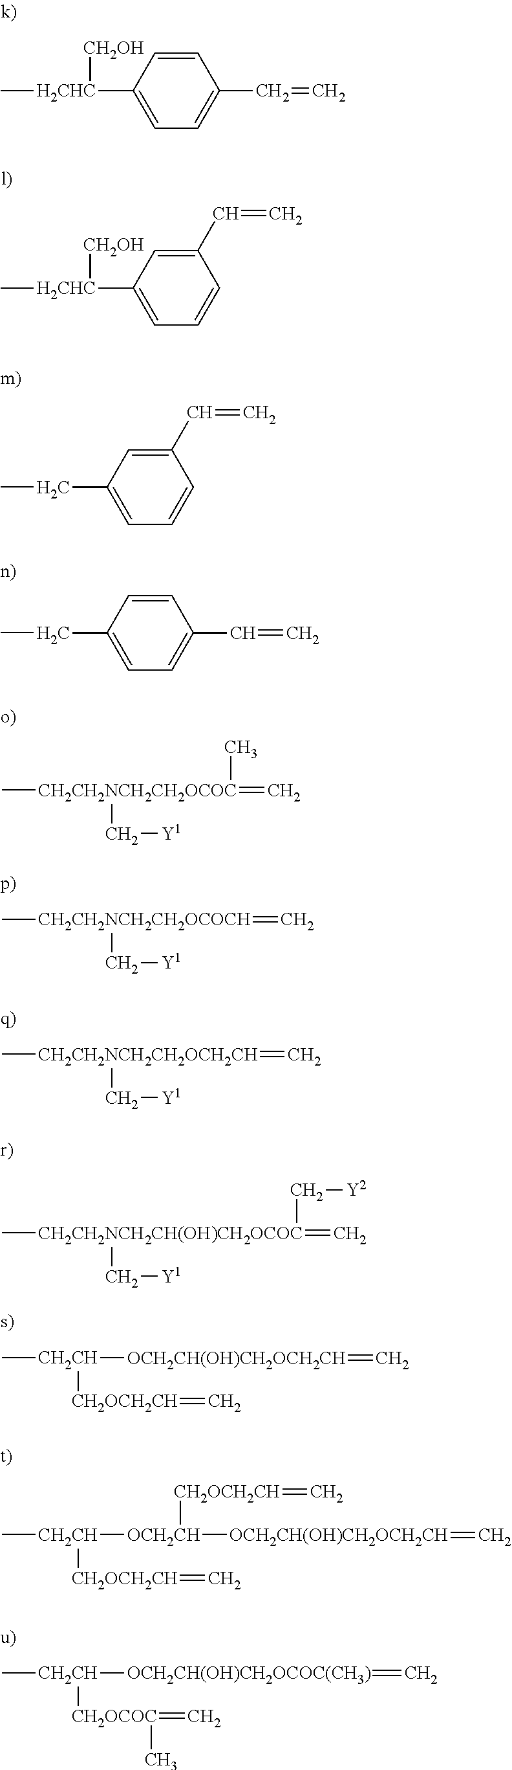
C[H2CHC](C1=CC=C(C=C)C=C1)[CH2OH].C[H2CHC](C1=CC=CC(C=C)=C1)[CH2OH].CCC1=CC=CC(C=C)=C1.CCC1=CC=C(C=C)C=C1.C[CH2CH2NCH2CH2OCOC](=C)(C)C[Y1].C[CH2CH2NCH2CH2OCOCH](C[Y1])=C.C[CH2CH2NCH2CH2OCH2CH](C[Y1])=C.C[CH2CH2NCH2CH(OH)CH2OCOC](=C)(C[Y2])C[Y1].C[CH2CH]([OCH2CH(OH)CH2OCH2CH]=C)[CH2OCH2CH]=C.C[CH2CH]([OCH2CH]([OCH2CH(OH)CH2OCH2CH]=C)[CH2OCH2CH]=C)[CH2OCH2CH]=C.C[CH2CH]([OCH2CH(OH)CH2OCOC(CH3)]=C)[CH2OCOC](=C)C
